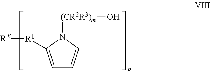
C1=C([R1][RX])N([(CR2R3)m]O)C=C1
